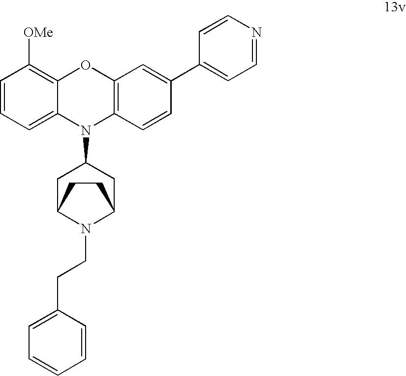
C1=CC=C2C(=C1[OMe])OC1=C(N2C2CC3N(CCC4=CC=CC=C4)C(C2)CC3)C=CC(C2=CC=NC=C2)=C1
